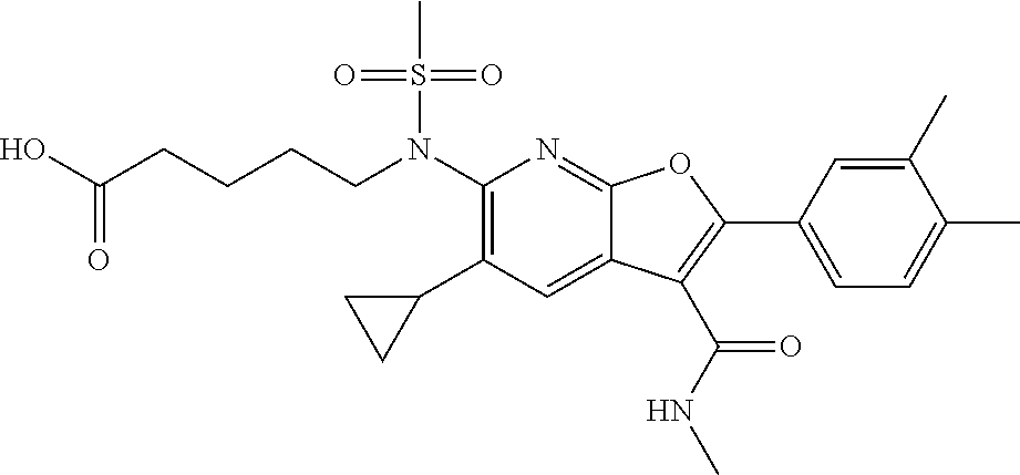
N(C1=C(C2CC2)C=C2C(=N1)OC(C1=CC=C(C)C(C)=C1)=C2C(NC)=O)(S(C)(=O)=O)CCCCC(O)=O
